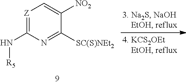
[Z]1=C(N[R5])N=C([SC(S)NEt2])C([NO2])=C1
